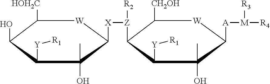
C1([HOH2C])C(O)C([Y][R1])C(C)(O)C([X][Z](C2C([CH2OH])[W]C([A][M]([R3])[R4])C(O)(C)C2[Y][R1])[R2])[W]1
